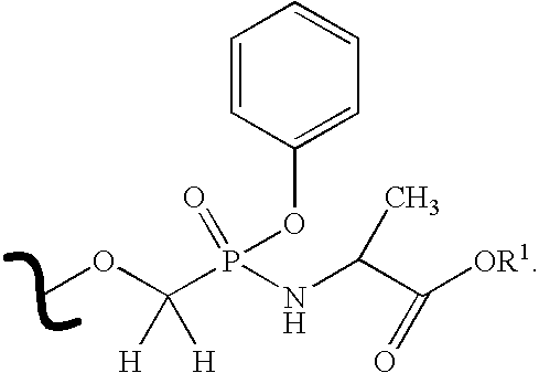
C1=CC(OP(NC(C([OR1])=O)C)(=O)C([H])([H])OC)=CC=C1
